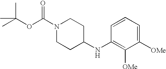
O(C(C)(C)C)C(N1CCC(NC2=C([OMe])C([OMe])=CC=C2)CC1)=O
